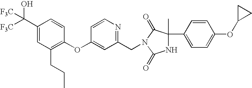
C1(C([F3C])(O)[F3C])=CC(CCC)=C(OC2=CC(CN3C(=O)C(C)(C4=CC=C(OC5CC5)C=C4)NC3=O)=NC=C2)C=C1
